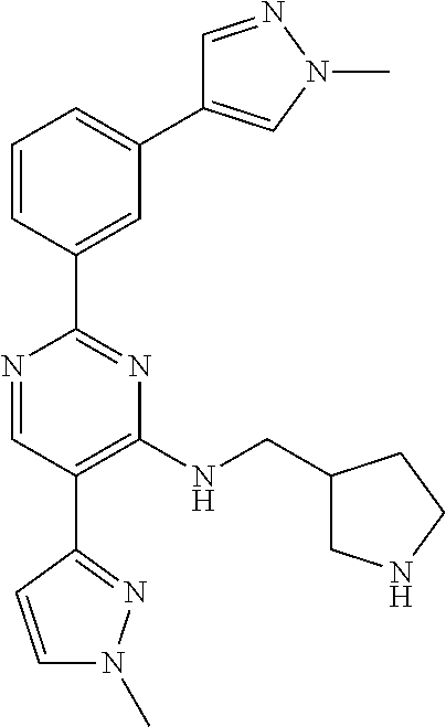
C1=C(C2=NC(NCC3CNCC3)=C(C3=NN(C)C=C3)C=N2)C=CC=C1C1=CN(C)N=C1
